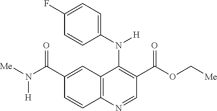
C1(N([H])C2=C(C(OC[Me])=O)C=NC3=C2C=C(C(N([Me])[H])=O)C=C3)=CC=C(F)C=C1
